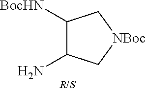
C1([BocHN])C(N)C[NBoc]C1
